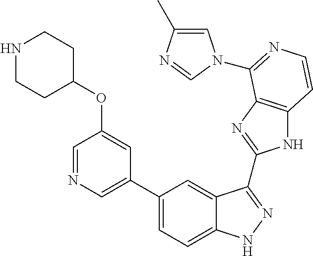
C1(C2=CN=CC(OC3CCNCC3)=C2)=CC=C2C(=C1)C(C1=NC3=C(N1)C=CN=C3N1C=C(C)N=C1)=NN2
